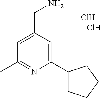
Cl.Cl.C1=C(CN)C=C(C2CCCC2)N=C1C
